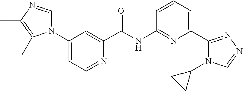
C1(N2C=NC(C)=C2C)=CC=NC(C(NC2=NC(C3=NN=CN3C3CC3)=CC=C2)=O)=C1
